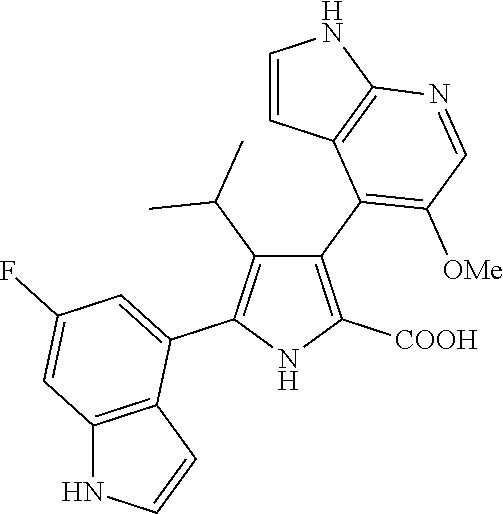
C1(C2=C([OMe])C=NC3=C2C=CN3)=C([COOH])NC(C2=CC(F)=CC3=C2C=CN3)=C1C(C)C
